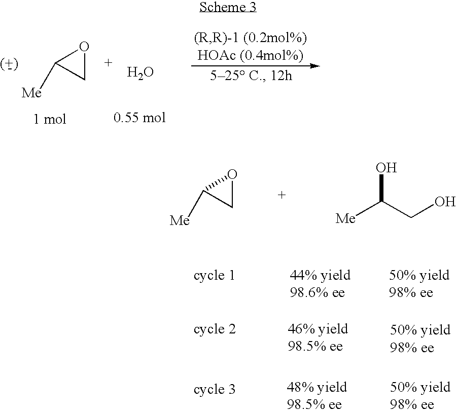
O.C1OC1[Me].C1OC1[Me].[Me]C(CO)O
